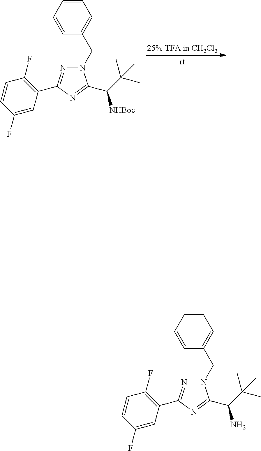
N1(CC2=CC=CC=C2)N=C(C2=C(F)C=CC(F)=C2)N=C1C(C(C)(C)C)N.N1(CC2=CC=CC=C2)N=C(C2=C(F)C=CC(F)=C2)N=C1C(C(C)(C)C)[NHBoc]
